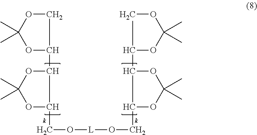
C1OC(C)(C)OC1C1OC(C)(C)OC1CO[L]OCC1C(C2COC(C)(C)O2)OC(C)(C)O1
